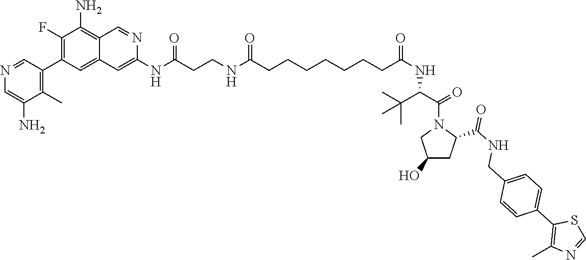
N(C(CCNC(CCCCCCCC(NC(C(N1CC(O)CC1C(NCC1=CC=C(C2=C(C)N=CS2)C=C1)=O)=O)C(C)(C)C)=O)=O)=O)C1=CC2=CC(C3=C(C)C(N)=CN=C3)=C(F)C(N)=C2C=N1
